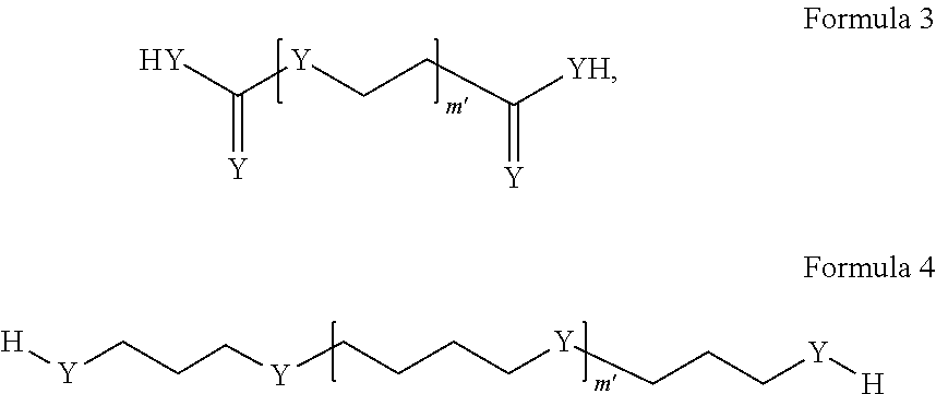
C(=[Y])([Y])[Y]CCC([YH])=[Y].[H][Y]CCC[Y]CCCC[Y]CCC[Y][H]
